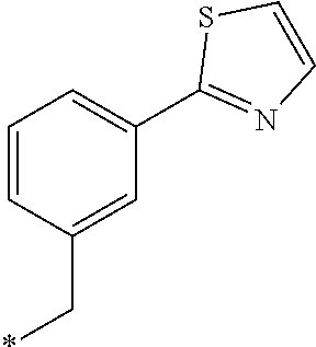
C1=CC(C*)=CC(C2=NC=CS2)=C1
